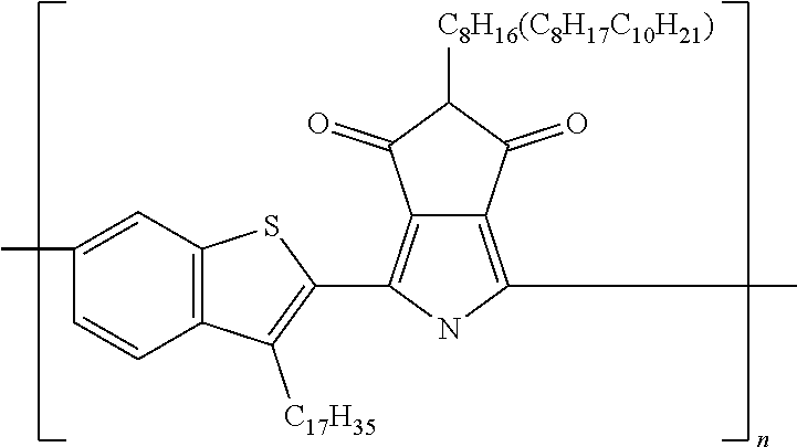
C1(C2=C([C17H35])C3=C(S2)C=C(C)C=C3)=C2C(=C(C)N1)C(=O)C([C8H16(C8H17C10H21)])C2=O
